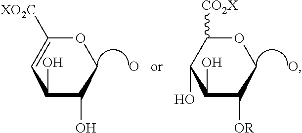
O1C([XO2C])=CC(O)C(O)C1.O.O1C([CO2X])C(O)C(O)C([OR])C1.O
